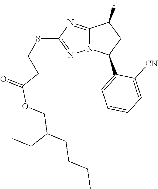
C12=NC(SCCC(=O)OCC(CCCC)CC)=NN1C(C1=CC=CC=C1[CN])CC2F
